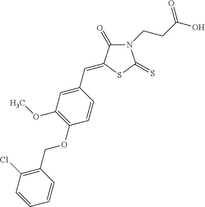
N1(CCC(O)=O)C(=O)C(=CC2=CC(OC)=C(OCC3=C(Cl)C=CC=C3)C=C2)SC1=S
